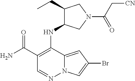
NC(C1=C(NC2C(CC)CN(C(=O)C[CN])C2)C2=CC(Br)=CN2N=C1)=O
